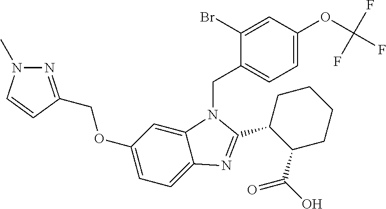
C(OC1=CC=C2C(=C1)N(CC1=CC=C(OC(F)(F)F)C=C1Br)C(C1C(C(O)=O)CCCC1)=N2)C1=NN(C)C=C1
